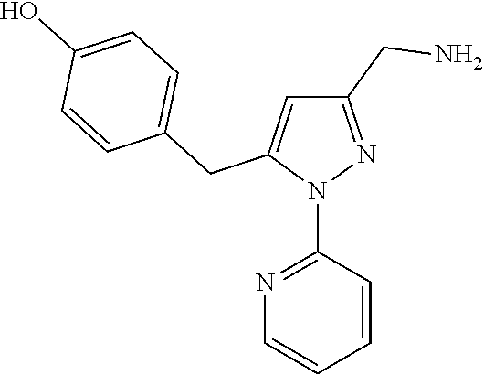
N1(C2=NC=CC=C2)N=C(CN)C=C1CC1=CC=C(O)C=C1
